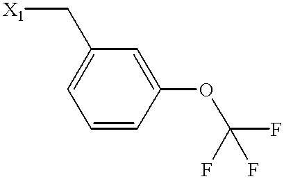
C1=CC(OC(F)(F)F)=CC(C[X1])=C1
